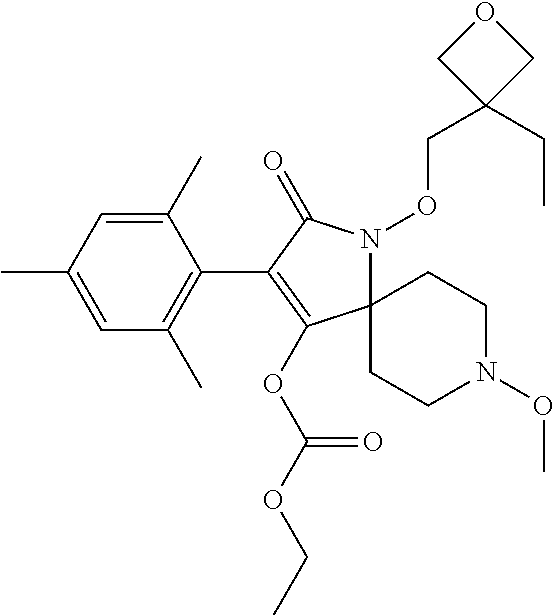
C12(N(OCC3(CC)COC3)C(=O)C(C3=C(C)C=C(C)C=C3C)=C1OC(OCC)=O)CCN(OC)CC2
